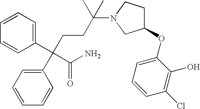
C1=CC=C(C(CCC(N2CC(OC3=CC=CC(Cl)=C3O)CC2)(C)C)(C(N)=O)C2=CC=CC=C2)C=C1
